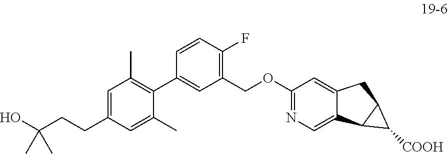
C1(CCC(O)(C)C)=CC(C)=C(C2=CC(COC3=NC=C4C(=C3)CC3C4C3[COOH])=C(F)C=C2)C(C)=C1
